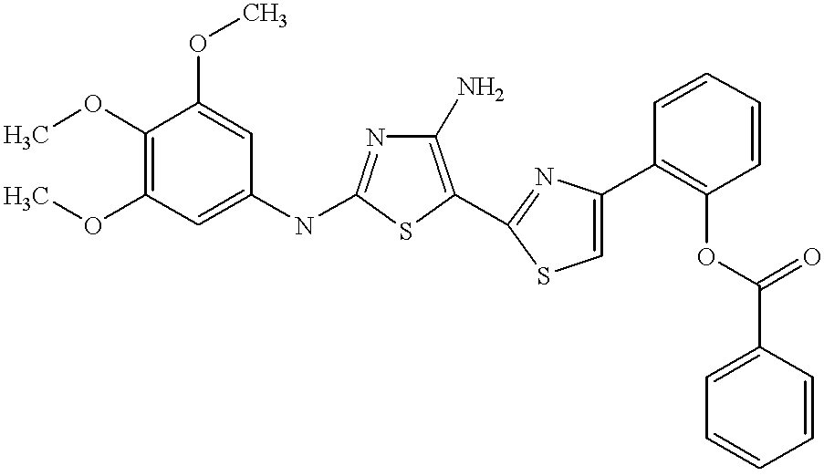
COC1=C(OC)C=C(NC2=NC(N)=C(C3=NC(C4=C(OC(=O)C5=CC=CC=C5)C=CC=C4)=CS3)S2)C=C1OC
